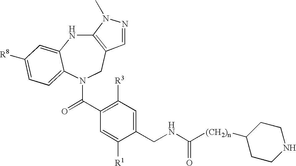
C12=C(CN(C(C3=C([R3])C=C(CNC([(CH2)n]C4CCNCC4)=O)C([R1])=C3)=O)C3=CC=C([R8])C=C3N1)C=NN2C
